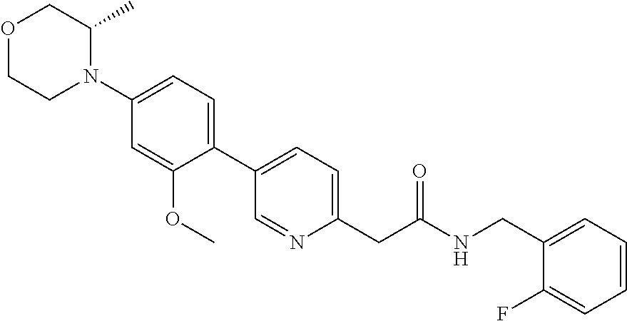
O1CCN(C2=CC=C(C3=CC=C(CC(NCC4=CC=CC=C4F)=O)N=C3)C(OC)=C2)C(C)C1
